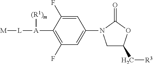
C1C(C[R3])OC(=O)N1C1=CC(F)=C([A]([L][M])[(R1)m])C(F)=C1
